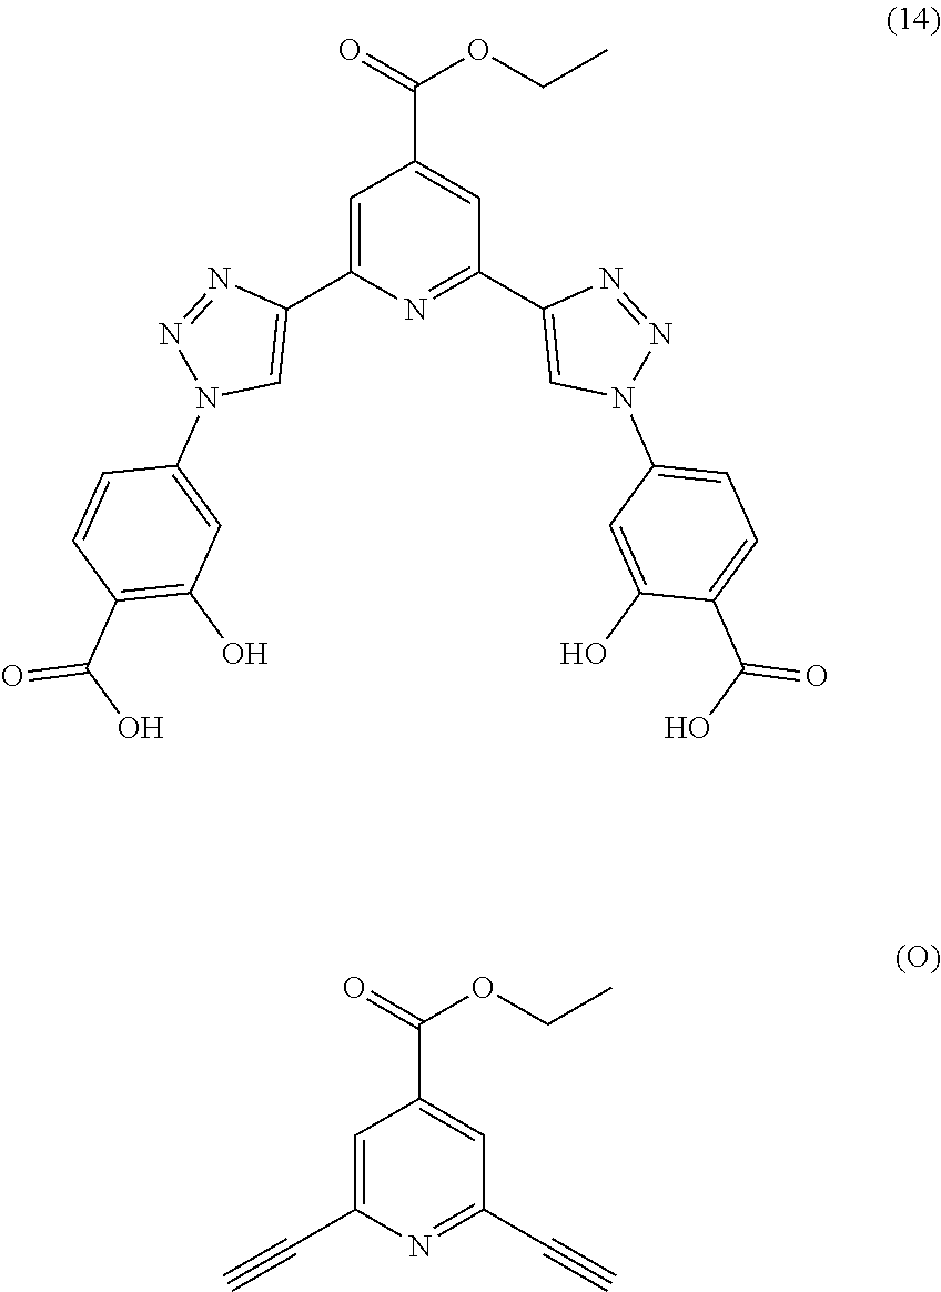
C1(N2N=NC(C3=NC(C4=CN(C5=CC(O)=C(C(O)=O)C=C5)N=N4)=CC(C(OCC)=O)=C3)=C2)=CC=C(C(=O)O)C(O)=C1.C1(C(OCC)=O)=CC(C#C)=NC(C#C)=C1
